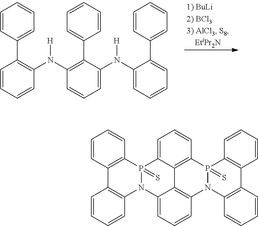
C1=CC(C2=C(N(C3=C(C4=CC=CC=C4)C(N(C4=CC=CC=C4C4=CC=CC=C4)[H])=CC=C3)[H])C=CC=C2)=CC=C1.C1=CC2=C(C=C1)P1(=S)N(C3=C2C=CC=C3)C2=CC=CC3=C2C2=C(C=CC=C21)P1(=S)N3C2=C(C=CC=C2)C2=C1C=CC=C2
